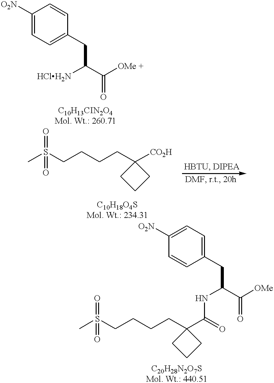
C1([O2N])=CC=C(CC(C([OMe +])=O)[HClH2N])C=C1.CS(CCCCC1([CO2H])CCC1)(=O)=O.CS(CCCCC1(C(=O)NC(CC2=CC=C([O2N])C=C2)C([OMe])=O)CCC1)(=O)=O
